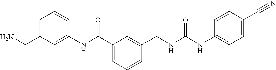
NCC1=CC=CC(NC(C2=CC=CC(CNC(NC3=CC=C(C#N)C=C3)=O)=C2)=O)=C1
